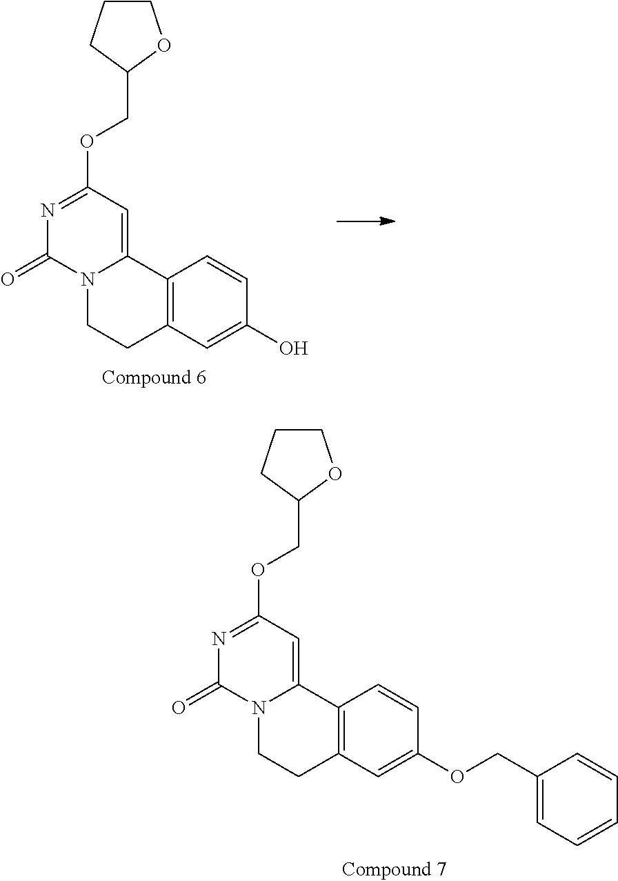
N1=C(OCC2OCCC2)C=C2N(C1=O)CCC1=C2C=CC(O)=C1.N1=C(OCC2OCCC2)C=C2N(C1=O)CCC1=C2C=CC(OCC2=CC=CC=C2)=C1
